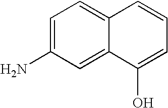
C1=C(N)C=C2C(=C1)C=CC=C2O
